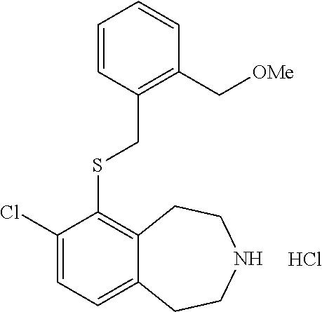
C1(Cl)=CC=C2C(=C1SCC1=C(C[OMe])C=CC=C1)CCNCC2.Cl
